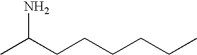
CC(CCCCCC)N
